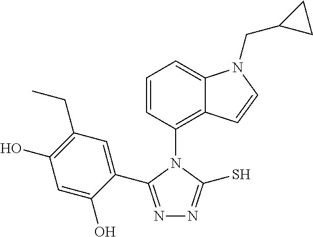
C1=CC(N2C(C3=CC(CC)=C(O)C=C3O)=NN=C2S)=C2C(=C1)N(CC1CC1)C=C2
